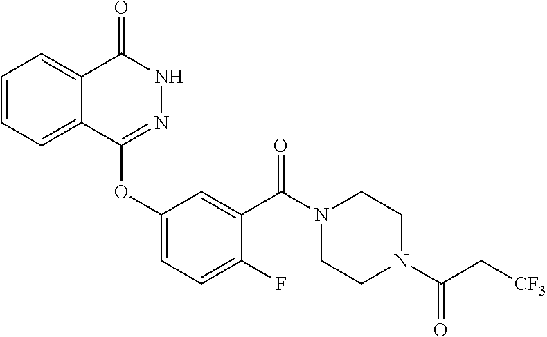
C1=CC=C2C(=C1)C(=O)NN=C2OC1=CC=C(F)C(C(N2CCN(C(=O)C[CF3])CC2)=O)=C1
